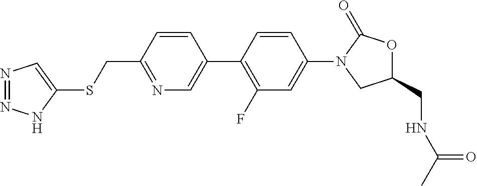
C1(CSC2=CN=NN2)=NC=C(C2=C(F)C=C(N3CC(CNC(C)=O)OC3=O)C=C2)C=C1
